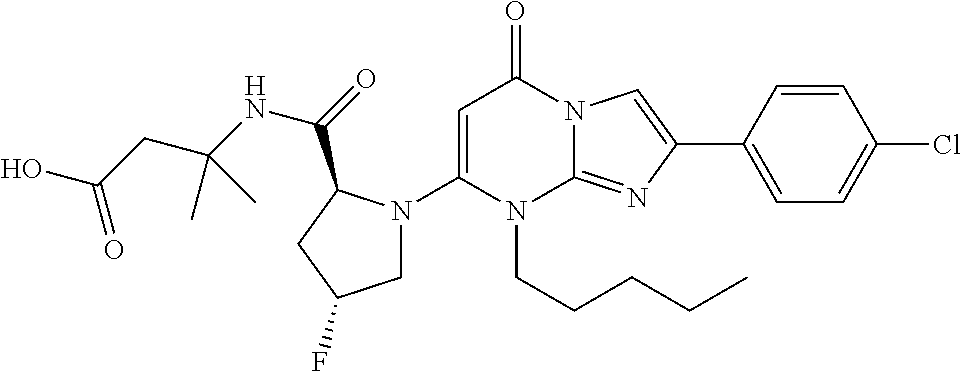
N1(CCCCC)C2=NC(C3=CC=C(Cl)C=C3)=CN2C(=O)C=C1N1CC(F)CC1C(NC(CC(O)=O)(C)C)=O
